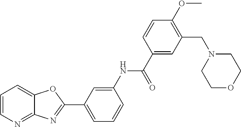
C1=CN=C2C(=C1)OC(C1=CC=CC(NC(C3=CC(CN4CCOCC4)=C(OC)C=C3)=O)=C1)=N2
